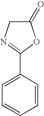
C1(=O)CN=C(C2=CC=CC=C2)O1
